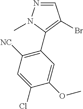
N1=CC(Br)=C(C2=C([NC])C=C(Cl)C(OC)=C2)N1C
